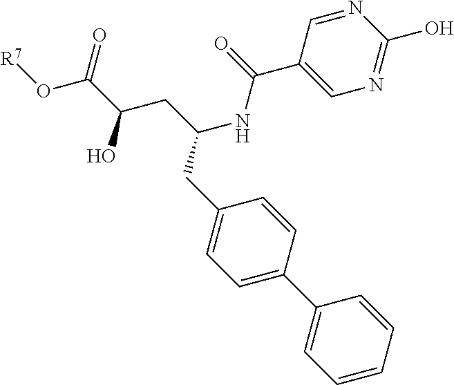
N(C(CC(C(O[R7])=O)O)CC1=CC=C(C2=CC=CC=C2)C=C1)C(=O)C1=CN=C(O)N=C1
